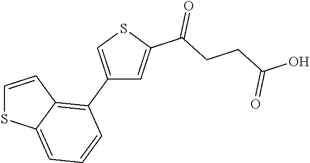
C1=CC2=C(C3=CSC(C(CCC(O)=O)=O)=C3)C=CC=C2S1
